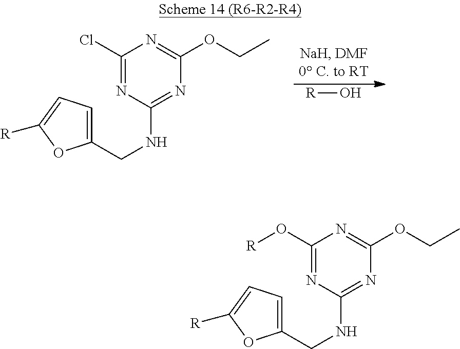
C1(O[R])=NC(NCC2=CC=C([R])O2)=NC(OCC)=N1.C1(Cl)=NC(NCC2=CC=C([R])O2)=NC(OCC)=N1.[R]O
